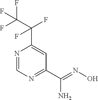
N1=CN=C(C(=NO)N)C=C1C(C(F)(F)F)(F)F
